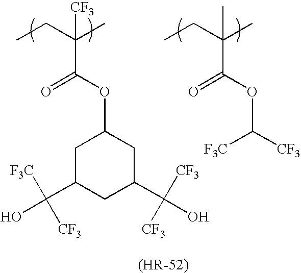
C(OC1CC(C(O)([CF3])[CF3])CC(C(O)([CF3])[CF3])C1)(=O)C(CC)(C)[CF3].C(OC([CF3])[CF3])(=O)C(CC)(C)C
